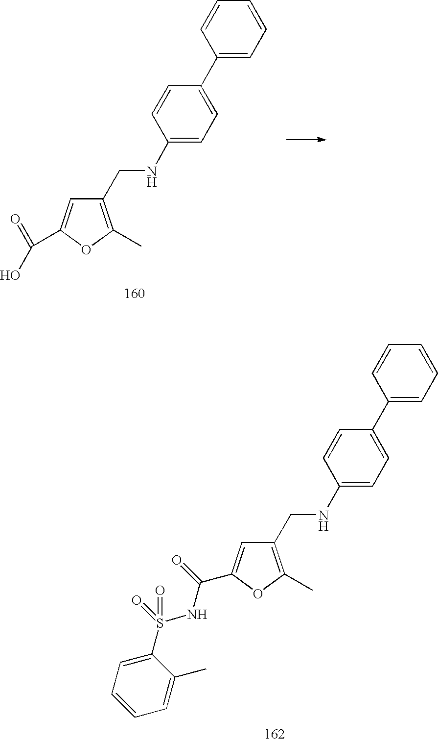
C(C1=C(C)OC(C(=O)NS(C2=CC=CC=C2C)(=O)=O)=C1)NC1=CC=C(C2=CC=CC=C2)C=C1.C(C1=C(C)OC(C(=O)O)=C1)NC1=CC=C(C2=CC=CC=C2)C=C1
